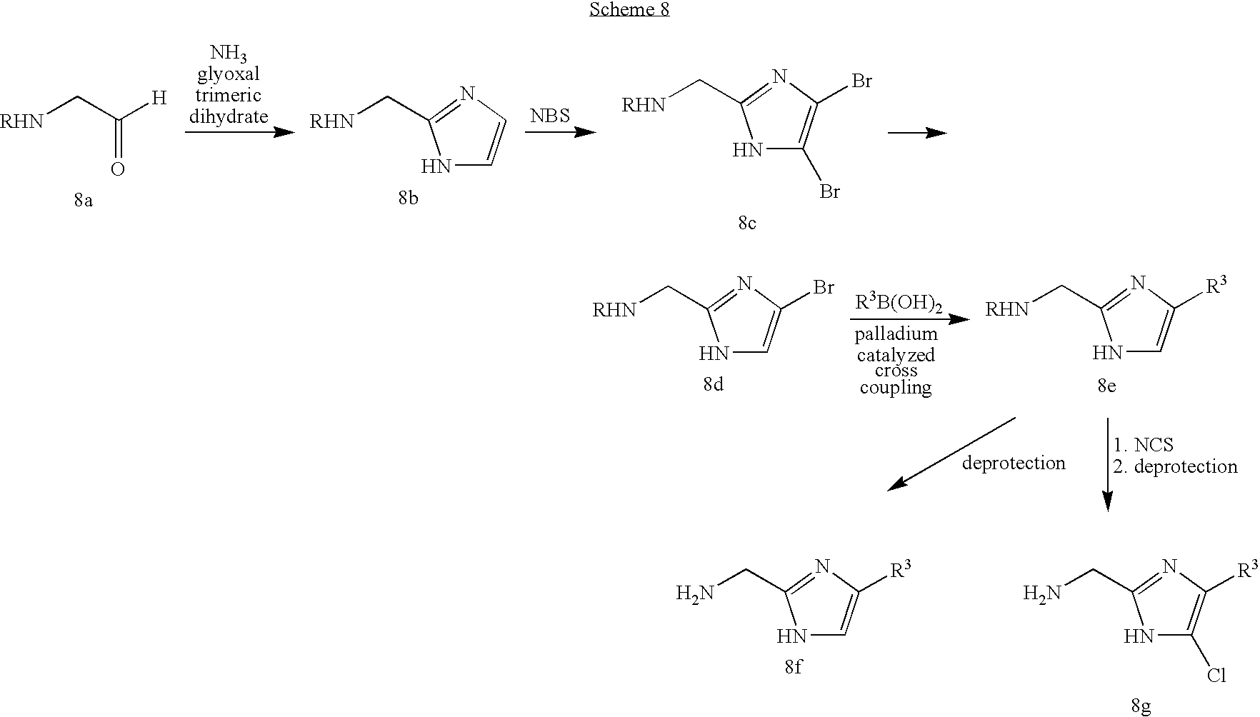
[RHN]CC1=NC(Br)=CN1.[R3B(OH)2].[palladium catalyzed cross coupling].[RHN]CC1=NC([R3])=CN1.NCC1=NC([R3])=CN1.NCC1=NC([R3])=C(Cl)N1.[RHN]CC1=NC(Br)=C(Br)N1.[RHN]CC(=O)[H].[RHN]CC1=NC=CN1.[NBS]
